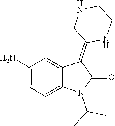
C1(N)=CC=C2C(=C1)C(=C1NCCNC1)C(=O)N2C(C)C
